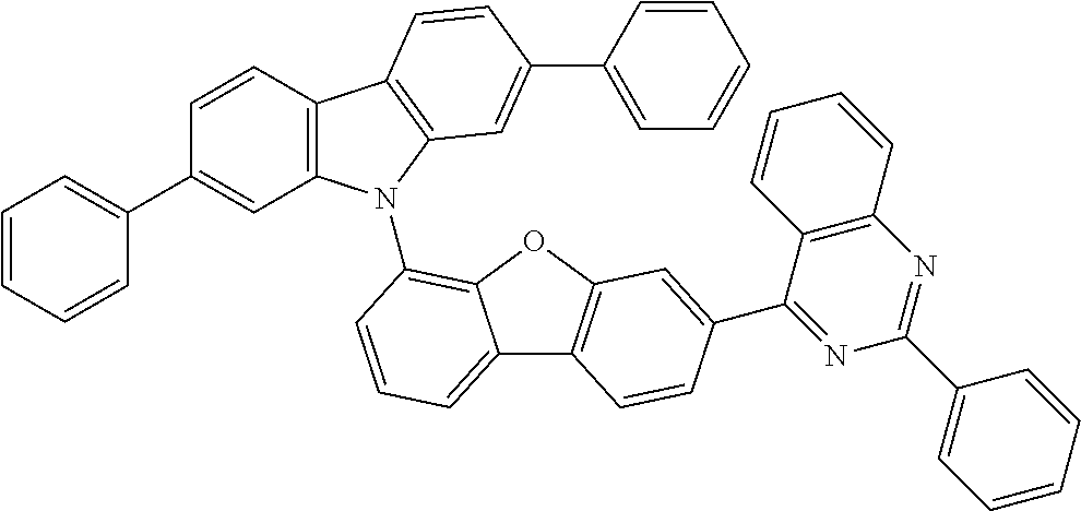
C1=CC2=C(C=C1C1=CC=CC=C1)N(C1=C3C(=CC=C1)C1=C(O3)C=C(C3=NC(C4=CC=CC=C4)=NC4=C3C=CC=C4)C=C1)C1=C2C=CC(C2=CC=CC=C2)=C1
